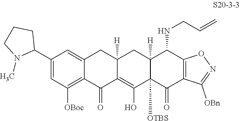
C12=CC(C3CCCN3C)=CC([OBoc])=C1C(=O)C1=C(O)C3([OTBS])C([H])(CC1([H])C2)C(NCC=C)C1=C(C3=O)C([OBn])=NO1
